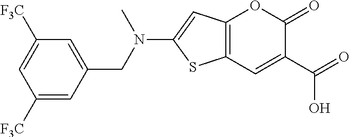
C12=C(C=C(C(O)=O)C(=O)O1)SC(N(CC1=CC([F3C])=CC([F3C])=C1)C)=C2
